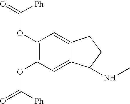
C1(OC(=O)[Ph])=C(OC(=O)[Ph])C=C2C(=C1)CCC2NC
